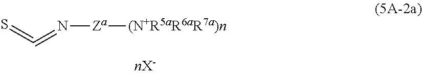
N([Za][(N+R5aR6aR7a)n])=C=S
